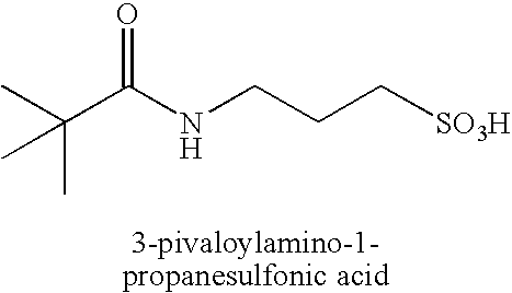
C(NCCC[SO3H])(C(C)(C)C)=O
